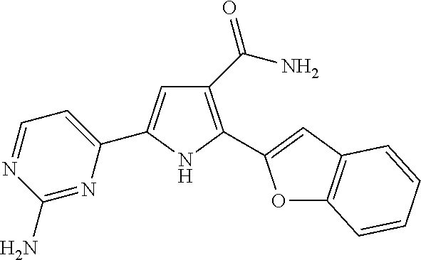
C1(C(=O)N)=C(C2=CC3=C(O2)C=CC=C3)NC(C2=CC=NC(N)=N2)=C1
